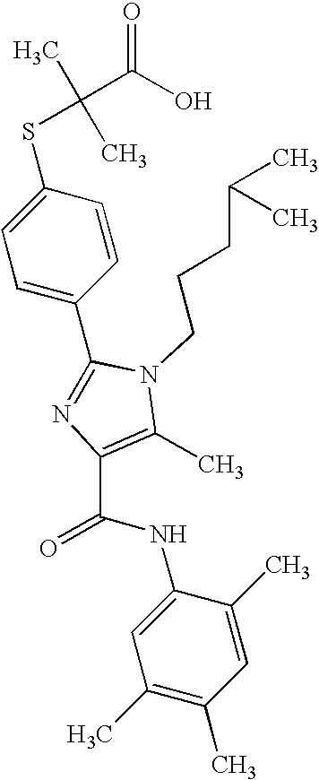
C1(C2=NC(C(NC3=CC(C)=C(C)C=C3C)=O)=C(C)N2CCCC(C)C)=CC=C(SC(C)(C)C(O)=O)C=C1
